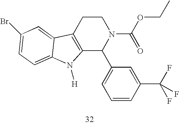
C12=C(CCN(C(=O)OCC)C1C1=CC=CC(C(F)(F)F)=C1)C1=CC(Br)=CC=C1N2[H]
